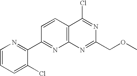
C1=CC=C(Cl)C(C2=NC3=C(C=C2)C(Cl)=NC(COC)=N3)=N1
